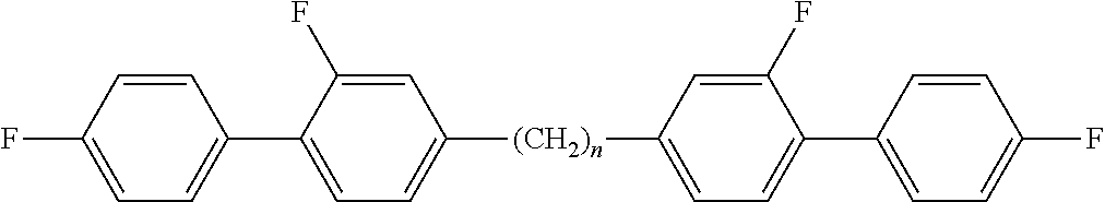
C1(C2=CC=C([(CH2)n]C3=CC=C(C4=CC=C(F)C=C4)C(F)=C3)C=C2F)=CC=C(F)C=C1
